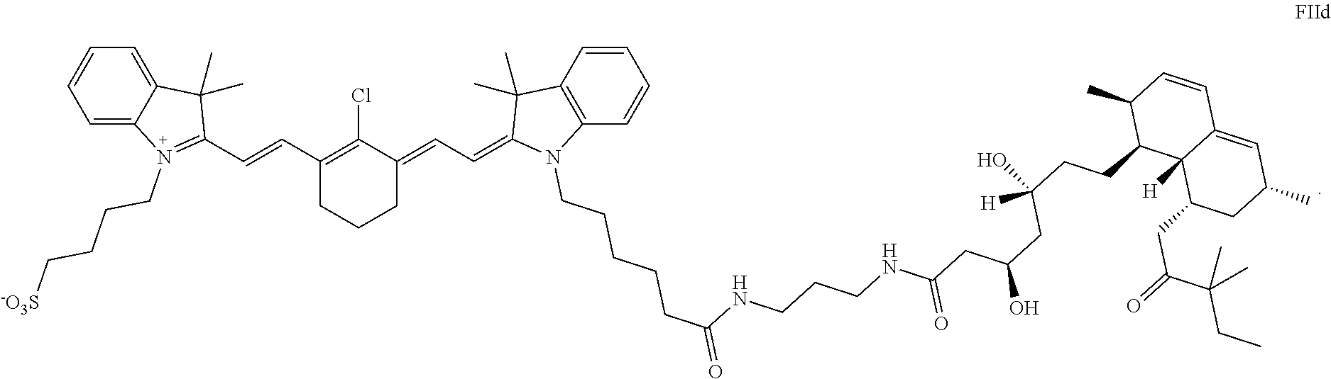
C1(C=CC2=N(CCCC[-O3S])C3=CC=CC=C3C2(C)C)=C(Cl)C(=CC=C2N(CCCCCC(=O)NCCCNC(CC(CC(CCC3C4([H])C(=CC(C)CC4CC(=O)C(C)(CC)C)C=CC3C)([H])O)O)=O)C3=C(C2(C)C)C=CC=C3)CCC1
